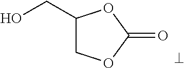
C1(CO)COC(=O)O1
